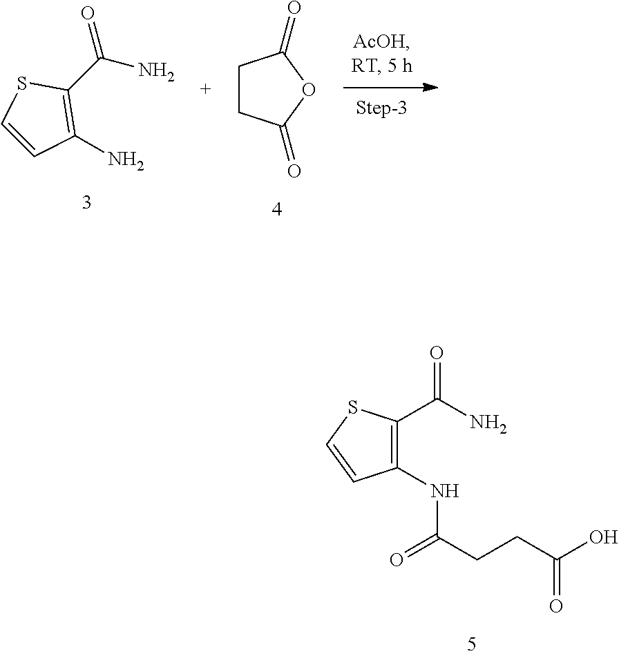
O=C(C1=C(N)C=CS1)N.C1CC(=O)OC1=O.C1(NC(=O)CCC(=O)O)=C(C(=O)N)SC=C1
